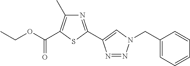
CCOC(=O)C1=C(C)N=C(C2=CN(CC3=CC=CC=C3)N=N2)S1
